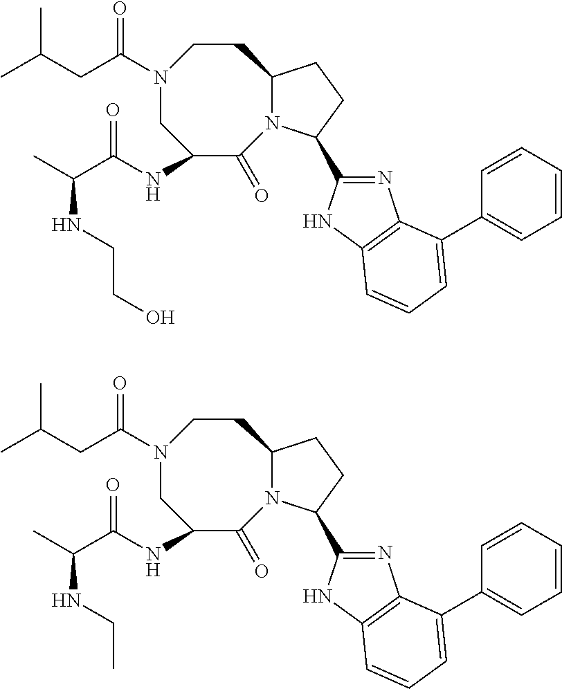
N1(C(CC(C)C)=O)CC(NC(C(C)NCCO)=O)C(=O)N2C(CC1)CCC2C1=NC2=C(N1)C=CC=C2C1=CC=CC=C1.N1(C(CC(C)C)=O)CC(NC(C(C)NCC)=O)C(=O)N2C(CC1)CCC2C1=NC2=C(N1)C=CC=C2C1=CC=CC=C1
